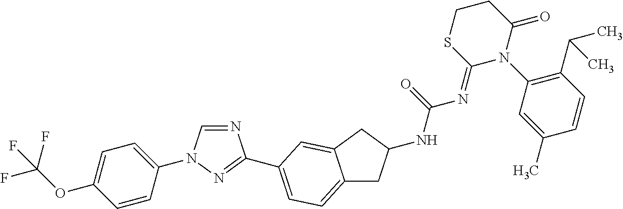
C1=CC(N2C=NC(C3=CC=C4CC(NC(=O)N=C5N(C6=C(C(C)C)C=CC(C)=C6)C(=O)CCS5)CC4=C3)=N2)=CC=C1OC(F)(F)F
